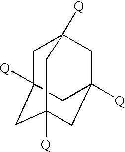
C1C2([Q])CC3([Q])CC([Q])(CC1([Q])C3)C2
